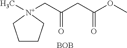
C1CC[N+](C)(CC(CC(OC)=O)=O)C1.[BOB]
